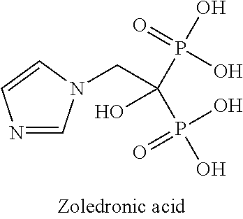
N1=CN(CC(P(O)(=O)O)(P(O)(O)=O)O)C=C1
